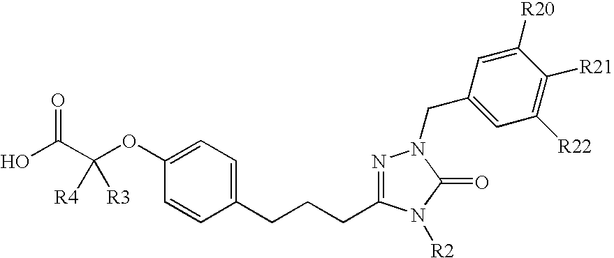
C1(OC(C(O)=O)([R4])[R3])=CC=C(CCCC2=NN(CC3=CC([R22])=C([R21])C([R20])=C3)C(=O)N2[R2])C=C1
